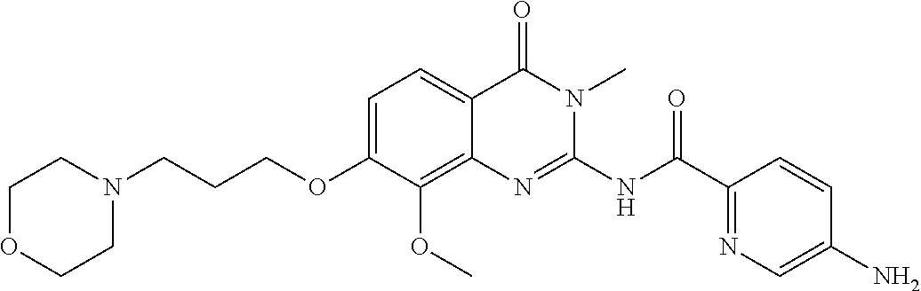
C1=C(OCCCN2CCOCC2)C(OC)=C2C(=C1)C(=O)N(C)C(NC(C1=NC=C(N)C=C1)=O)=N2
